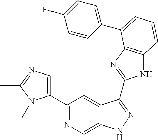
C1(C2=NC=C3C(=C2)C(C2=NC4=C(N2)C=CC=C4C2=CC=C(F)C=C2)=NN3)=CN=C(C)N1C
